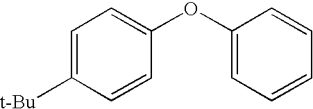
C1=C([t-Bu])C=CC(OC2=CC=CC=C2)=C1
